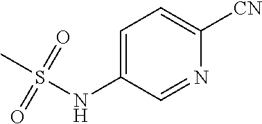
C1=C(NS(C)(=O)=O)C=NC([CN])=C1
